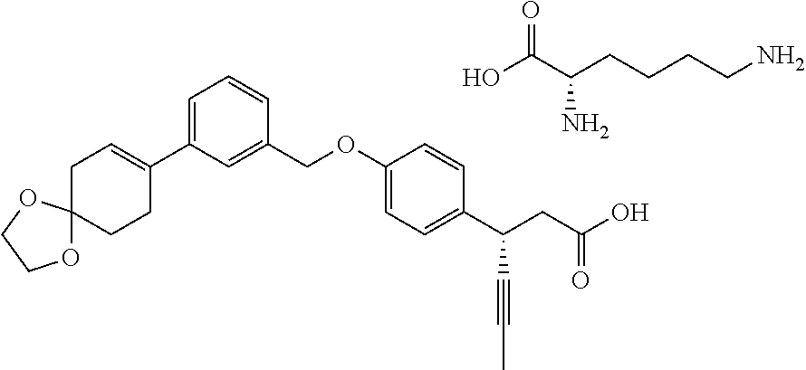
C1C=C(C2=CC=CC(COC3=CC=C(C(CC(O)=O)C#CC)C=C3)=C2)CCC12OCCO2.O=C(C(CCCCN)N)O
